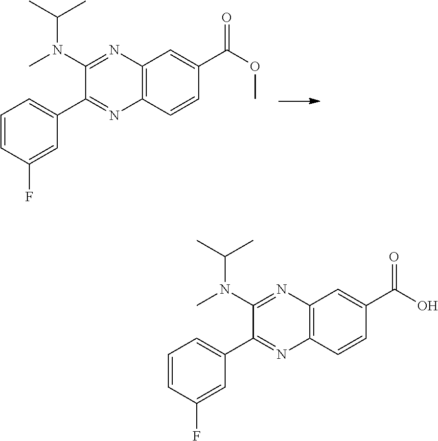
C12=C(C=CC(C(O)=O)=C1)N=C(C1=CC=CC(F)=C1)C(N(C)C(C)C)=N2.C12=C(C=CC(C(OC)=O)=C1)N=C(C1=CC=CC(F)=C1)C(N(C)C(C)C)=N2
